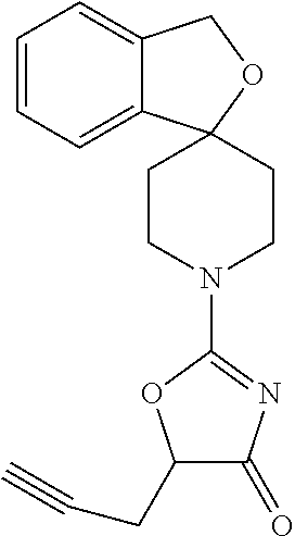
C1=CC=C2C(=C1)COC21CCN(C2=NC(=O)C(CC#C)O2)CC1
